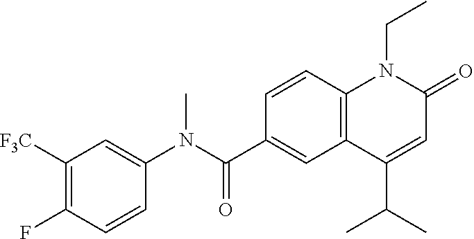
C1(N(C(C2=CC3=C(C=C2)N(CC)C(=O)C=C3C(C)C)=O)C)=CC([F3C])=C(F)C=C1
